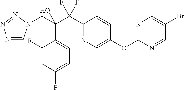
N1=CN(CC(C(C2=NC=C(OC3=NC=C(Br)C=N3)C=C2)(F)F)(O)C2=CC=C(F)C=C2F)N=N1
